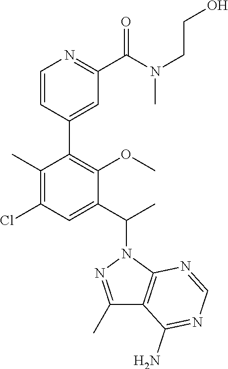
C1=CC(C2=C(OC)C(C(C)N3N=C(C)C4=C3N=CN=C4N)=CC(Cl)=C2C)=CC(C(N(CCO)C)=O)=N1
